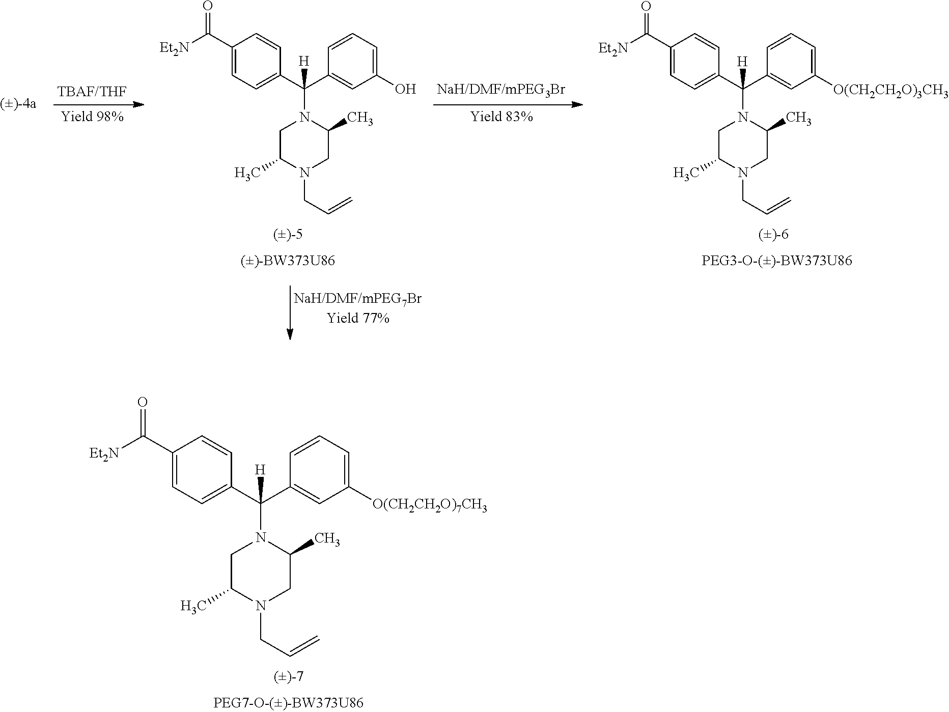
[Et2N]C(C1=CC=C(C(N2CC(C)N(CC=C)CC2C)(C2=CC([O(CH2CH2O)7CH3])=CC=C2)[H])C=C1)=O.[Et2N]C(C1=CC=C(C(N2CC(C)N(CC=C)CC2C)(C2=CC([O(CH2CH2O)3CH3])=CC=C2)[H])C=C1)=O.[Et2N]C(C1=CC=C(C(N2CC(C)N(CC=C)CC2C)(C2=CC(O)=CC=C2)[H])C=C1)=O
